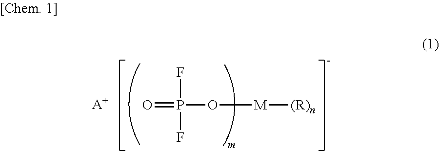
O=P(O[M][(R)n])(F)F.[A+]
